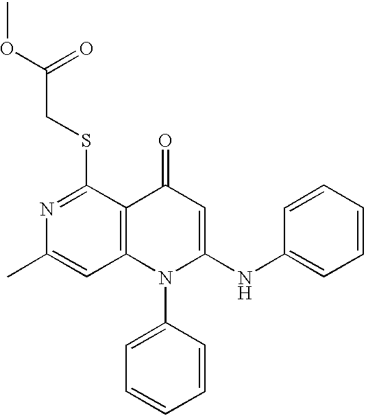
C12=C(C(SCC(OC)=O)=NC(C)=C1)C(=O)C=C(NC1=CC=CC=C1)N2C1=CC=CC=C1
